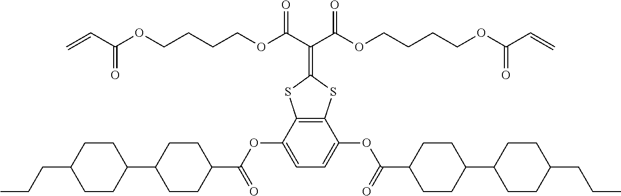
C12=C(C(OC(C3CCC(C4CCC(CCC)CC4)CC3)=O)=CC=C1OC(C1CCC(C3CCC(CCC)CC3)CC1)=O)SC(=C(C(OCCCCOC(C=C)=O)=O)C(OCCCCOC(C=C)=O)=O)S2
